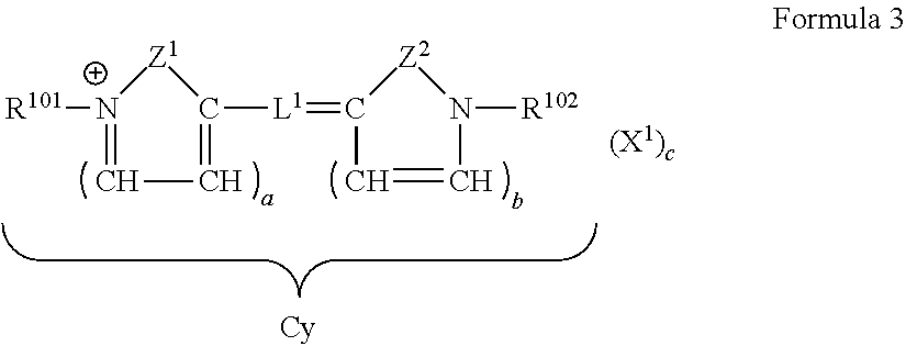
[N+]1([R101])=CC=C([L1]=C2[Z2]N([R102])C=C2)[Z1]1
